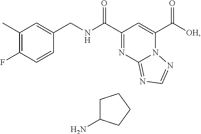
C1(C)=C(F)C=CC(CNC(C2=NC3=NC=NN3C(C([OH])=O)=C2)=O)=C1.C1C(N)CCC1
